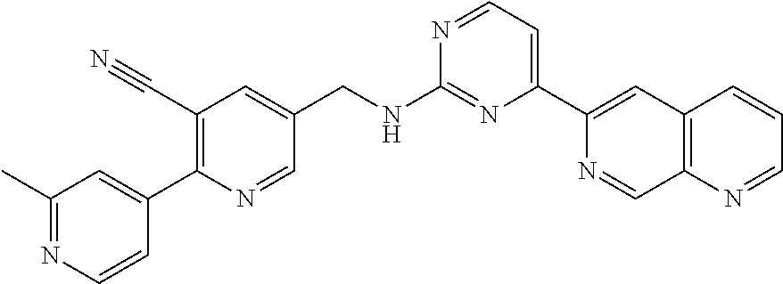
C(NC1=NC(C2=CC3=C(N=CC=C3)C=N2)=CC=N1)C1=CC(C#N)=C(C2=CC(C)=NC=C2)N=C1
